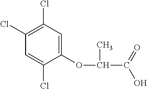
C1(OC(C(O)=O)C)=CC(Cl)=C(Cl)C=C1Cl
